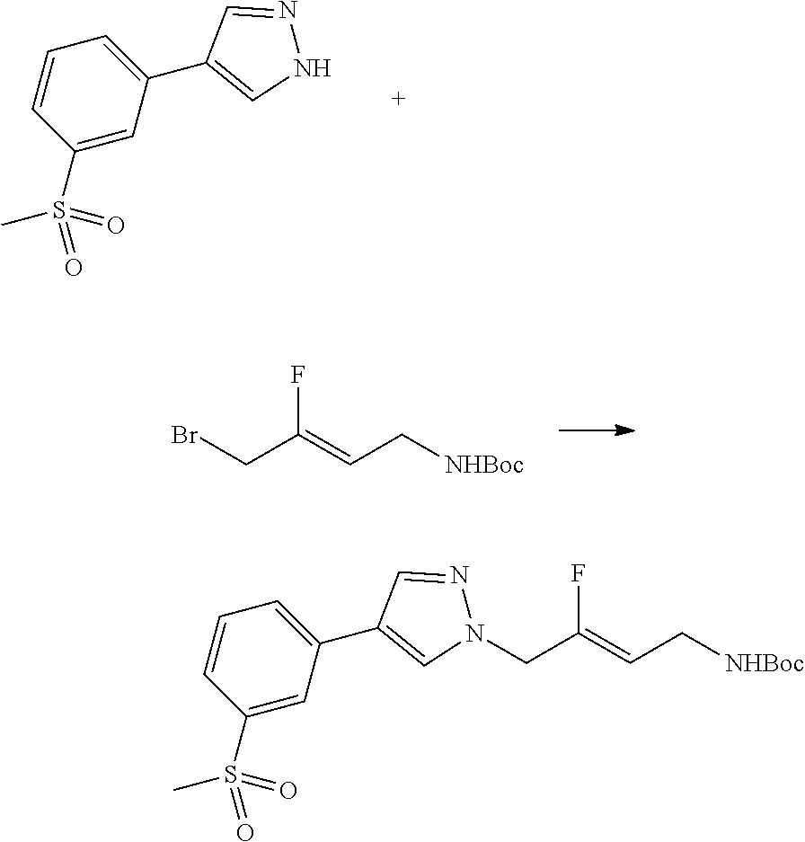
C1=CC(S(=O)(C)=O)=CC(C2=CNN=C2)=C1.BrCC(=CC[NHBoc])F.C1=CC(S(=O)(C)=O)=CC(C2=CN(CC(=CC[NHBoc])F)N=C2)=C1
